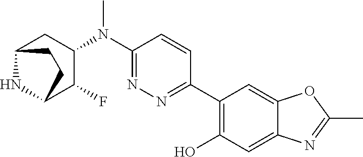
C1(C2=NN=C(N(C3CC4NC(C3F)CC4)C)C=C2)=C(O)C=C2C(=C1)OC(C)=N2
